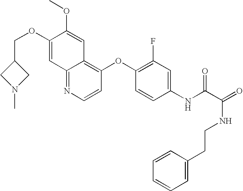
C(OC1=CC2=NC=CC(OC3=C(F)C=C(NC(C(=O)NCCC4=CC=CC=C4)=O)C=C3)=C2C=C1OC)C1CN(C)C1
